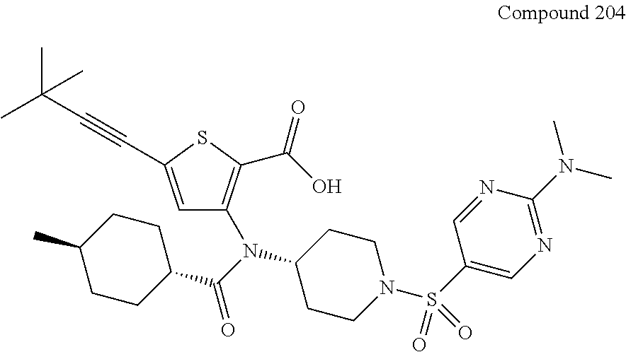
C1CN(S(C2=CN=C(N(C)C)N=C2)(=O)=O)CCC1N(C(C1CCC(C)CC1)=O)C1=C(C(O)=O)SC(C#CC(C)(C)C)=C1
